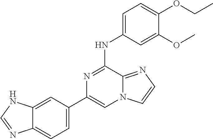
C1(C2=CC=C3C(=C2)NC=N3)=CN2C(=NC=C2)C(NC2=CC=C(OCC)C(OC)=C2)=N1
